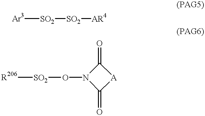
[Ar3][SO2][SO2][AR4].C1(=O)N(O[SO2][R206])C(=O)[A]1
